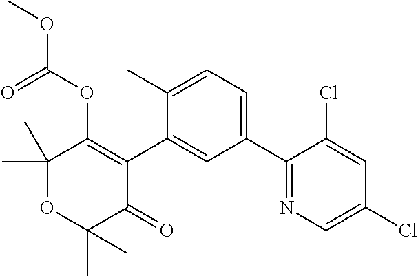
C1(C)(C)OC(C)(C)C(=O)C(C2=CC(C3=NC=C(Cl)C=C3Cl)=CC=C2C)=C1OC(OC)=O
